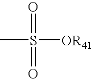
CS(=O)([OR41])=O
